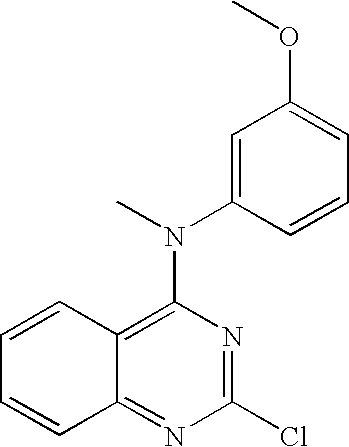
C1=CC2=C(N(C3=CC(OC)=CC=C3)C)N=C(Cl)N=C2C=C1
